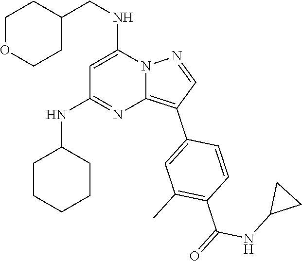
C(NC1=CC(NC2CCCCC2)=NC2=C(C3=CC(C)=C(C(NC4CC4)=O)C=C3)C=NN12)C1CCOCC1
